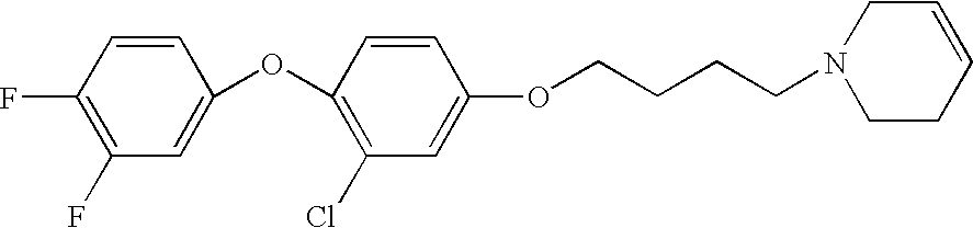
C1(OC2=C(Cl)C=C(OCCCCN3CCC=CC3)C=C2)=CC(F)=C(F)C=C1
